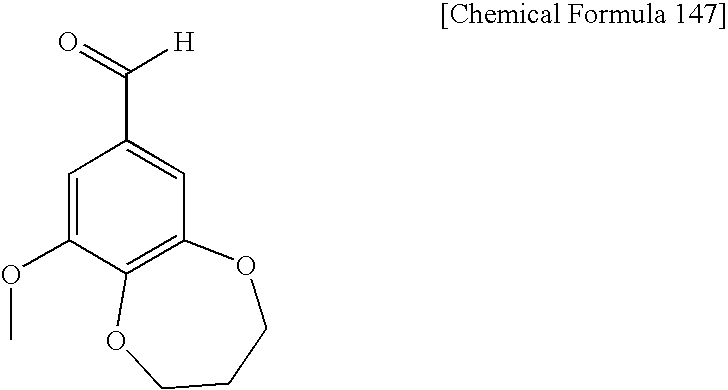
C1=C(OC)C2=C(C=C1C(=O)[H])OCCCO2
